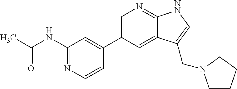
CC(NC1=NC=CC(C2=CN=C3C(=C2)C(CN2CCCC2)=C[NN]3)=C1)=O
